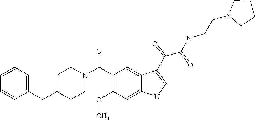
C1=CC=C(CC2CCN(C(C3=C(OC)C=C4C(=C3)C(C(C(NCCN3CCCC3)=O)=O)=CN4)=O)CC2)C=C1
